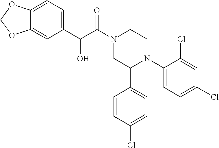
C(N1CC(C2=CC=C(Cl)C=C2)N(C2=CC=C(Cl)C=C2Cl)CC1)(C(C1=CC=C2C(=C1)OCO2)O)=O
